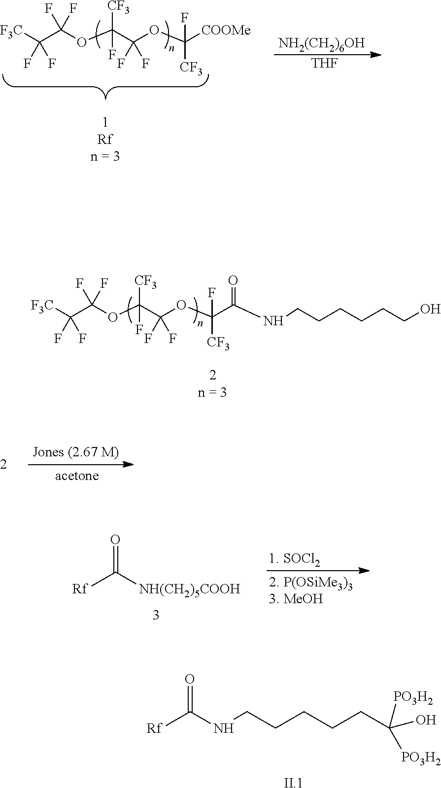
[F3C]C(C(OC(C(OC([COOMe])(F)[CF3])(F)F)([CF3])F)(F)F)(F)F.[NH2(CH2)6OH].[THF].[F3C]C(C(OC(C(OC(C(NCCCCCCO)=O)(F)[CF3])(F)F)([CF3])F)(F)F)(F)F.[Rf]C([NH(CH2)5COOH])=O.[Rf]C(NCCCCCC(O)([PO3H2])[PO3H2])=O.[II.1]
